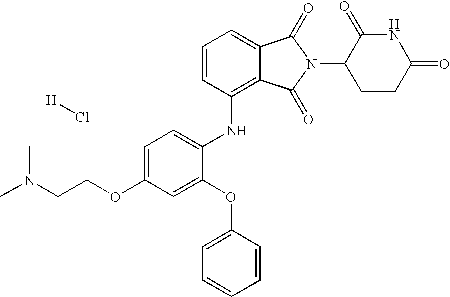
C1(NC2=C3C(=CC=C2)C(=O)N(C2CCC(=O)NC2=O)C3=O)=CC=C(OCCN(C)C)C=C1OC1=CC=CC=C1.Cl[H]
